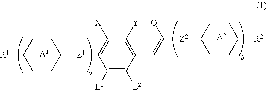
[A1].[A2].C1CC([Z1]C2=C([X])C3=C(C=C([Z2]C4CCC([R2])CC4)O[Y]3)C([L2])=C2[L1])CCC1[R1]
